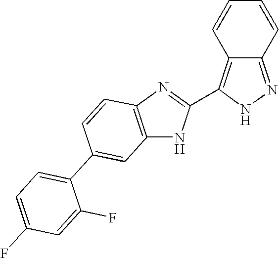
C1=CC2=C(C3=NC4=C(N3)C=C(C3=CC=C(F)C=C3F)C=C4)NN=C2C=C1
